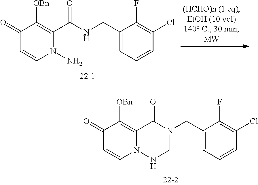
C1([OBn])=C(C(=O)NCC2=CC=CC(Cl)=C2F)N(N)C=CC1=O.C1([OBn])=C2C(=O)N(CC3=CC=CC(Cl)=C3F)CNN2C=CC1=O
